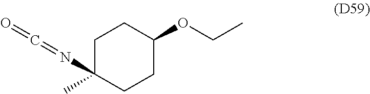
C1C(N=C=O)(C)CCC(OCC)C1
